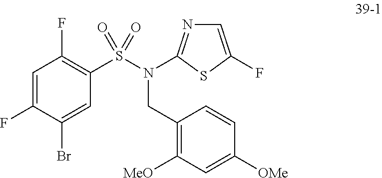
C1=C(F)C(Br)=CC(S(=O)(=O)N(CC2=C([MeO])C=C([OMe])C=C2)C2=NC=C(F)S2)=C1F
